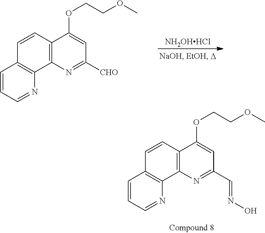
[NH2OHHCl].C1=CC=NC2=C1C=CC1=C2N=C([CHO])C=C1OCCOC.C1=CC=NC2=C1C=CC1=C2N=C(C=NO)C=C1OCCOC
